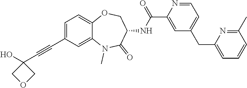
C1=C(C#CC2(O)COC2)C=C2C(=C1)OCC(NC(C1=CC(CC3=CC=CC(C)=N3)=CC=N1)=O)C(=O)N2C
